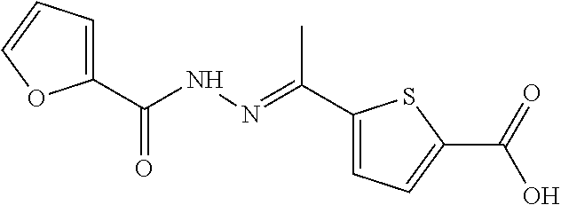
C1(C(NN=C(C2=CC=C(C(=O)O)S2)C)=O)=CC=CO1
